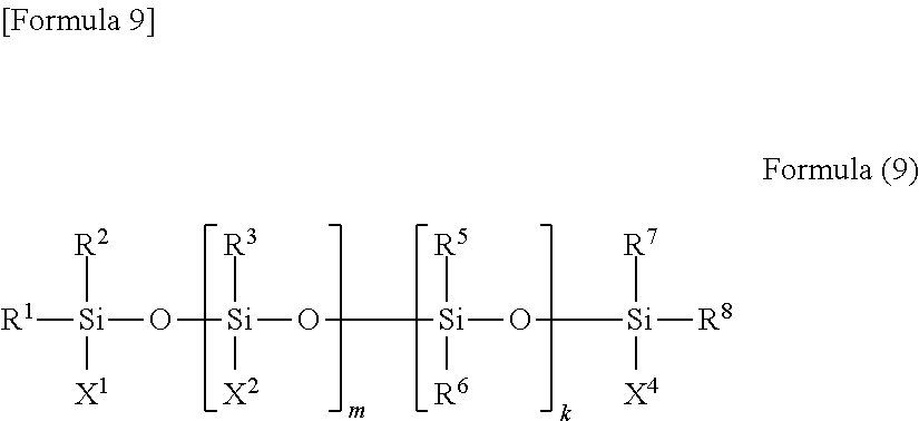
[R1][Si](O[Si](O[Si](O[Si]([R8])([R7])[X4])([R5])[R6])([R3])[X2])([R2])[X1]
